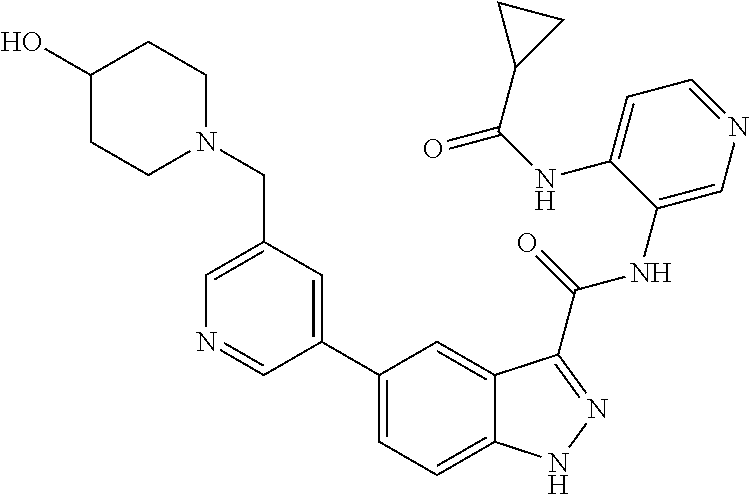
C1(CN2CCC(O)CC2)=CN=CC(C2=CC=C3C(=C2)C(C(NC2=CN=CC=C2NC(=O)C2CC2)=O)=NN3)=C1
